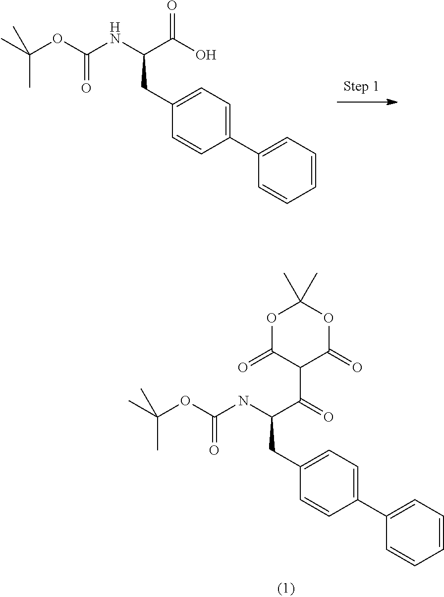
C1=CC=CC=C1C1=CC=C(CC(C(C2C(=O)OC(C)(C)OC2=O)=O)NC(OC(C)(C)C)=O)C=C1.C1=CC=CC=C1C1=CC=C(CC(C(O)=O)NC(OC(C)(C)C)=O)C=C1
